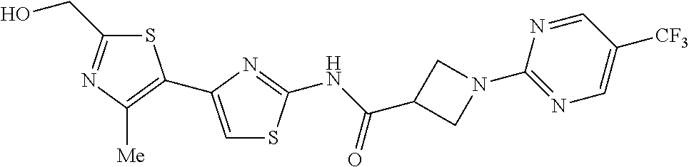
S1C(CO)=NC([Me])=C1C1=CSC(NC(=O)C2CN(C3=NC=C([CF3])C=N3)C2)=N1
